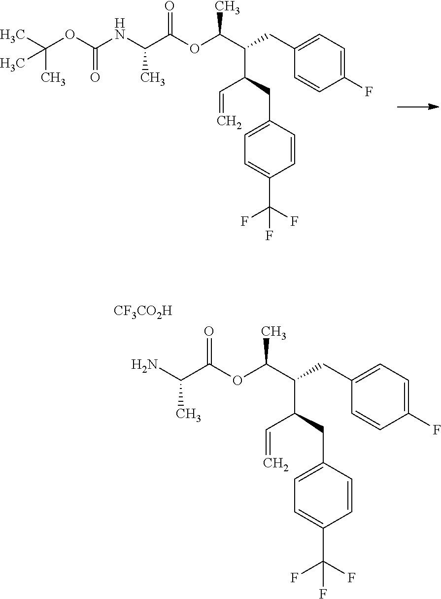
C(C1=CC=C(F)C=C1)C(C(OC(C(N)C)=O)C)C(CC1=CC=C(C(F)(F)F)C=C1)C=C.[CF3CO2H].C(C1=CC=C(F)C=C1)C(C(OC(C(NC(OC(C)(C)C)=O)C)=O)C)C(CC1=CC=C(C(F)(F)F)C=C1)C=C
